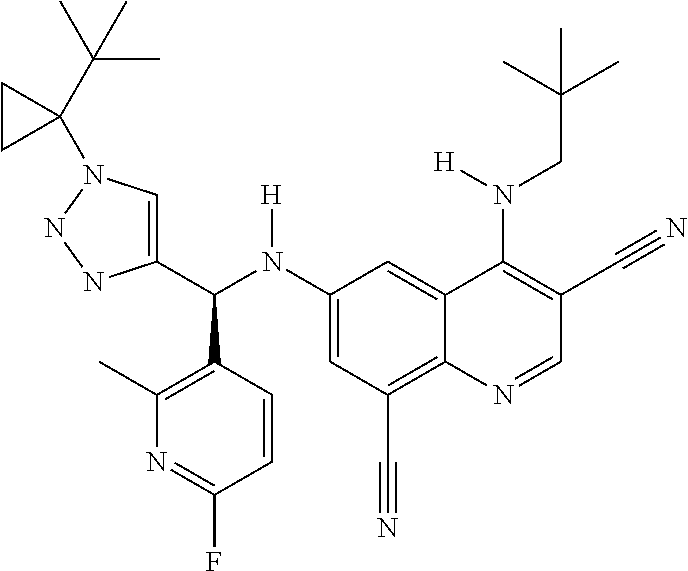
C1(N(C(C2=CN(C3(C(C)(C)C)CC3)NN2)C2=C(C)N=C(F)C=C2)[H])=CC(C#N)=C2C(=C1)C(N(CC(C)(C)C)[H])=C(C#N)C=N2
